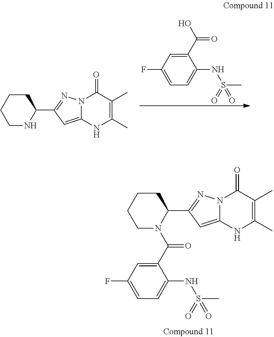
C1CCCN(C(C2=CC(F)=CC=C2NS(C)(=O)=O)=O)C1C1=NN2C(=C1)NC(C)=C(C)C2=O.C1CCCNC1C1=NN2C(=C1)NC(C)=C(C)C2=O.C1(C(O)=O)=CC(F)=CC=C1NS(=O)(=O)C
